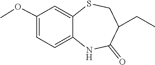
O(C1=CC=C2C(=C1)SCC(CC)C(=O)N2)C
